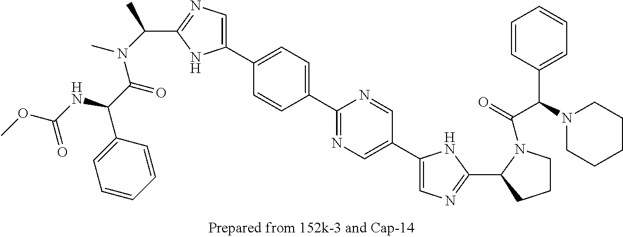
C1(C2=CC=C(C3=NC=C(C4=CN=C(C5CCCN5C(=O)C(N5CCCCC5)C5=CC=CC=C5)N4)C=N3)C=C2)=CN=C(C(C)N(C)C(C(NC(OC)=O)C2=CC=CC=C2)=O)N1
